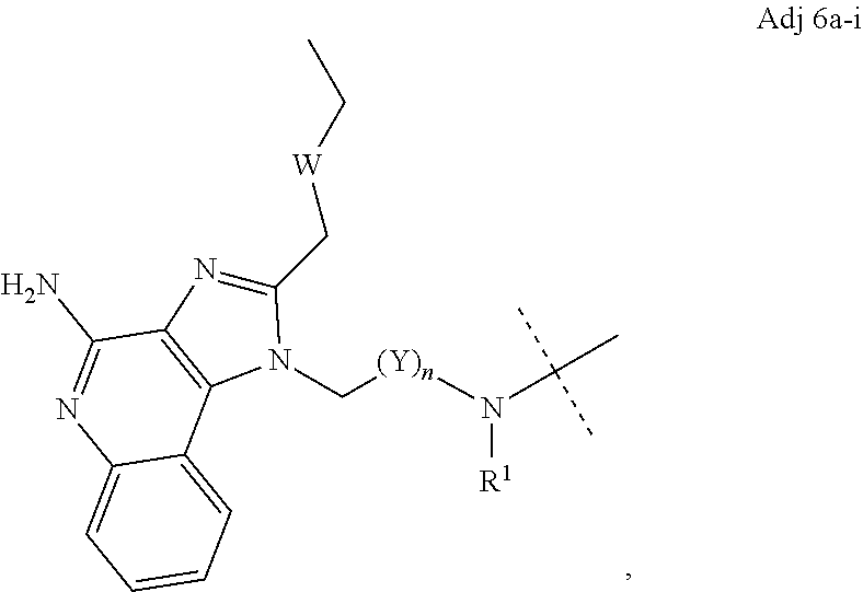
[(Y)n](CN1C(C[W]CC)=NC2=C1C1=CC=CC=C1N=C2N)N(C(C)(C)C)[R1]
